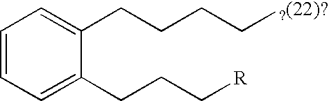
C1=CC=C(CCC[R])C(CCCC[?(22)?])=C1
